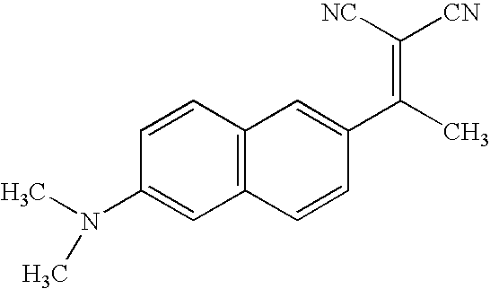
C1(N(C)C)=CC2=C(C=C1)C=C(C(C)=C([CN])[NC])C=C2
